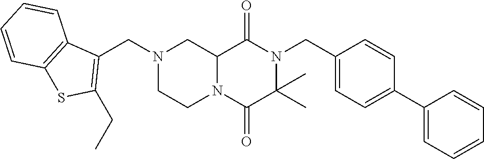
C12N(C(=O)C(C)(C)N(CC3=CC=C(C4=CC=CC=C4)C=C3)C1=O)CCN(CC1=C(CC)SC3=C1C=CC=C3)C2
